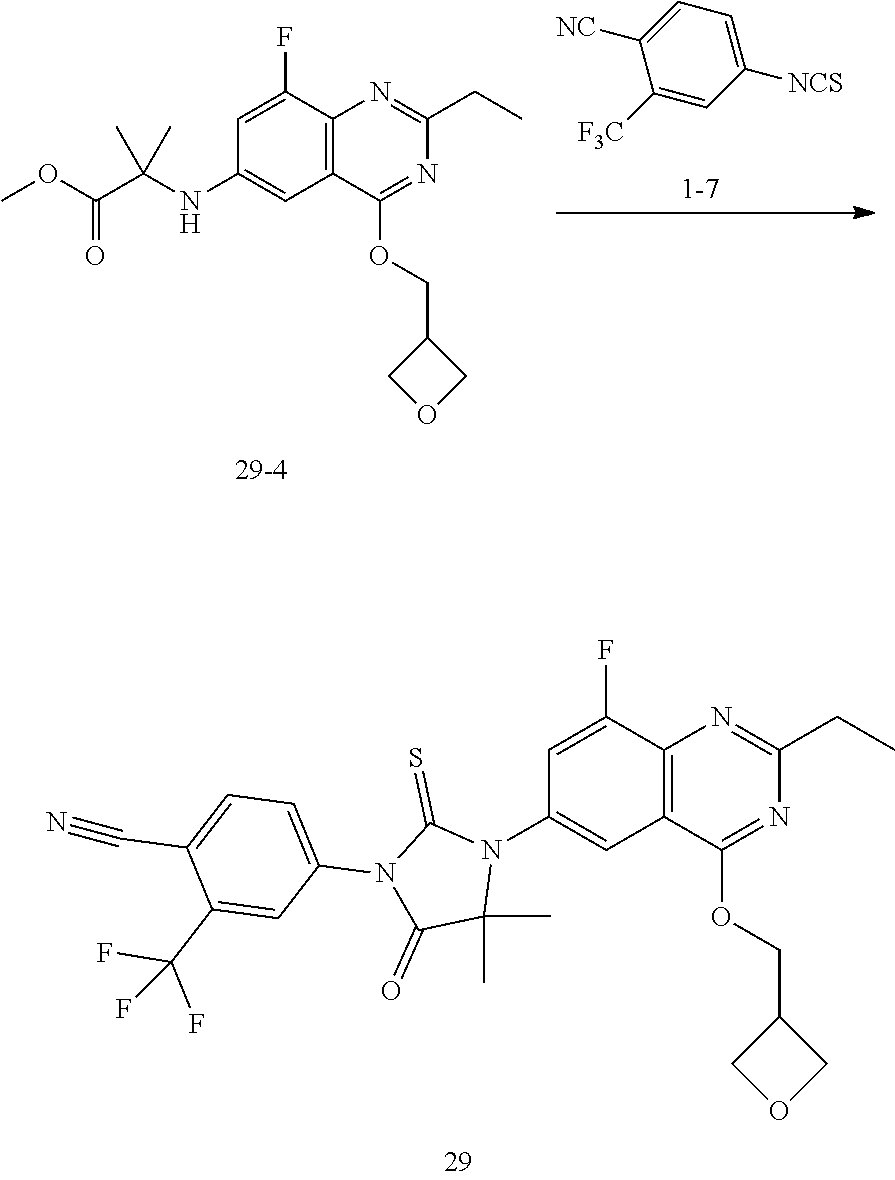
C1=C(F)C2=C(C=C1N1C(=S)N(C3=CC=C(C#N)C(C(F)(F)F)=C3)C(=O)C1(C)C)C(OCC1COC1)=NC(CC)=N2.C1([F3C])=CC([NCS])=CC=C1[NC].C1=C(F)C2=C(C=C1NC(C(=O)OC)(C)C)C(OCC1COC1)=NC(CC)=N2
